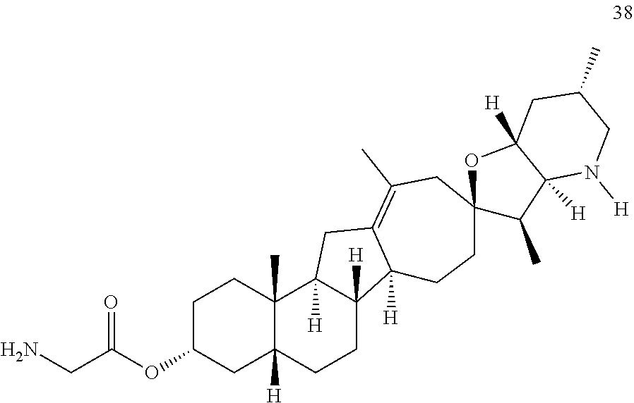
C1C(OC(=O)CN)CC2([H])C(C)(C1)C1([H])C([H])(CC2)C2([H])C(=C(C)CC3(CC2)C(C)C2([H])C([H])(O3)CC(C)CN2[H])C1
